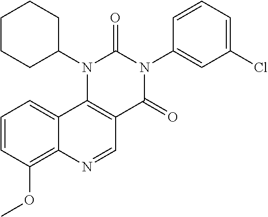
C1=CC(OC)=C2C(=C1)C1=C(C=N2)C(=O)N(C2=CC(Cl)=CC=C2)C(=O)N1C1CCCCC1
